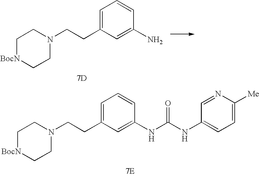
C1=C(CCN2CC[BocN]CC2)C=C(N)C=C1.[7D].C1=C(CCN2CC[BocN]CC2)C=C(NC(NC2=CC=C([Me])N=C2)=O)C=C1.[7E]
